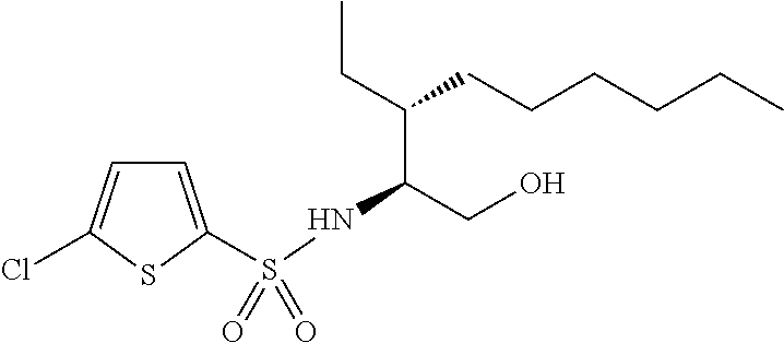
C1=C(S(NC(CO)C(CC)CCCCCC)(=O)=O)SC(Cl)=C1
